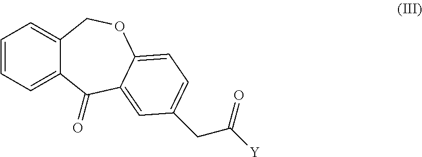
C1=CC=C2C(=C1)COC1=CC=C(CC([Y])=O)C=C1C2=O
